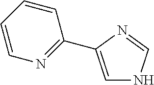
C1(C2=CNC=N2)=NC=CC=C1
